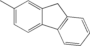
C1(C)=CC=C2C(=C1)CC1=C2C=CC=C1
